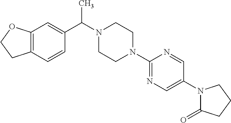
C12=C(C=CC(C(C)N3CCN(C4=NC=C(N5C(=O)CCC5)C=N4)CC3)=C1)CCO2
